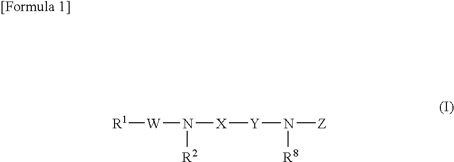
[W]([R1])N([X][Y]N([Z])[R8])[R2]
